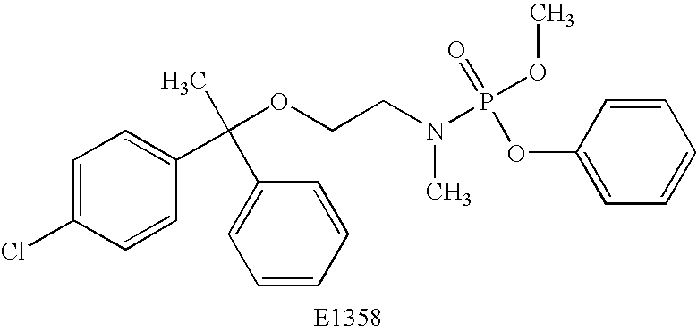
C1=C(Cl)C=CC(C(OCCN(P(OC)(=O)OC2=CC=CC=C2)C)(C2=CC=CC=C2)C)=C1
